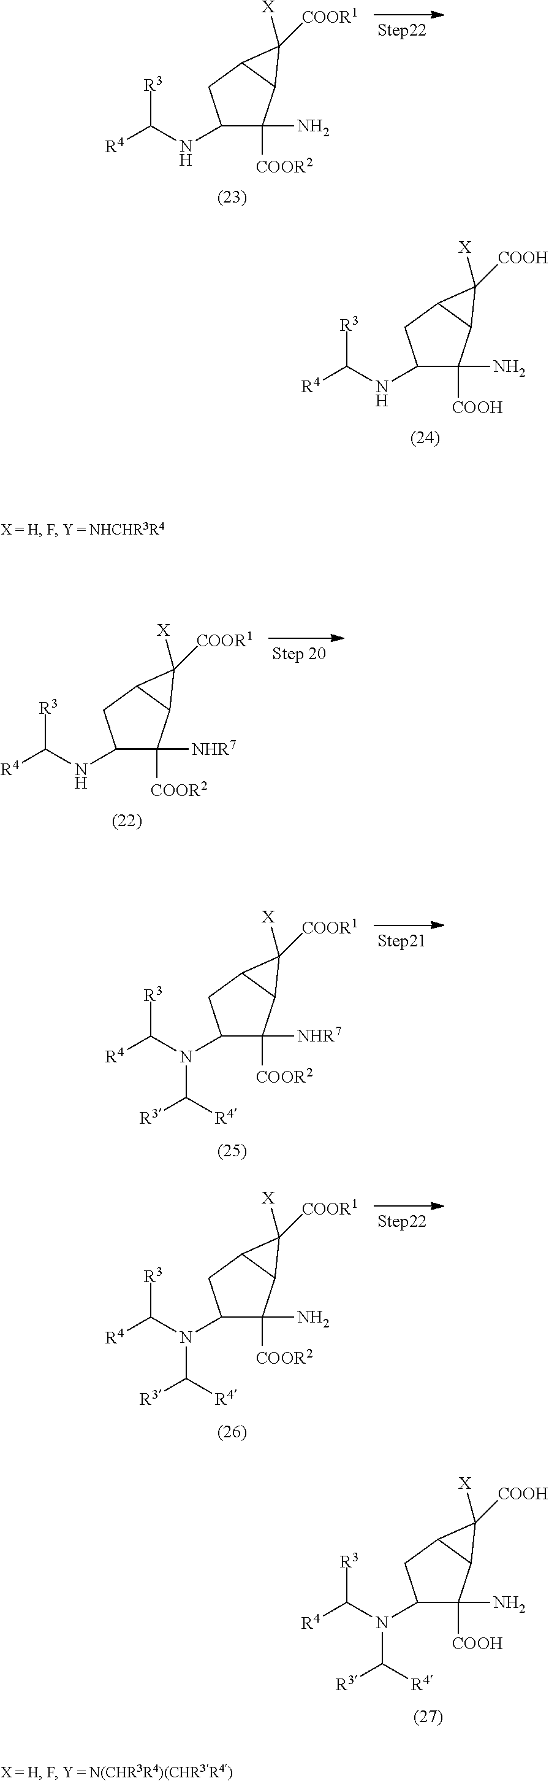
C1(NC([R4])[R3])C(N)([COOR2])C2C(C1)C2([COOR1])[X].C1(NC([R4])[R3])C(N)([COOH])C2C(C1)C2([COOH])[X].C1(NC([R4])[R3])C([NHR7])([COOR2])C2C(C1)C2([COOR1])[X].C1(N(C([R4])[R3])C([R4])[R3])C([NHR7])([COOR2])C2C(C1)C2([COOR1])[X].C1(N(C([R4])[R3])C([R4])[R3])C(N)([COOH])C2C(C1)C2([COOH])[X].C1(N(C([R4])[R3])C([R4])[R3])C(N)([COOR2])C2C(C1)C2([COOR1])[X]
